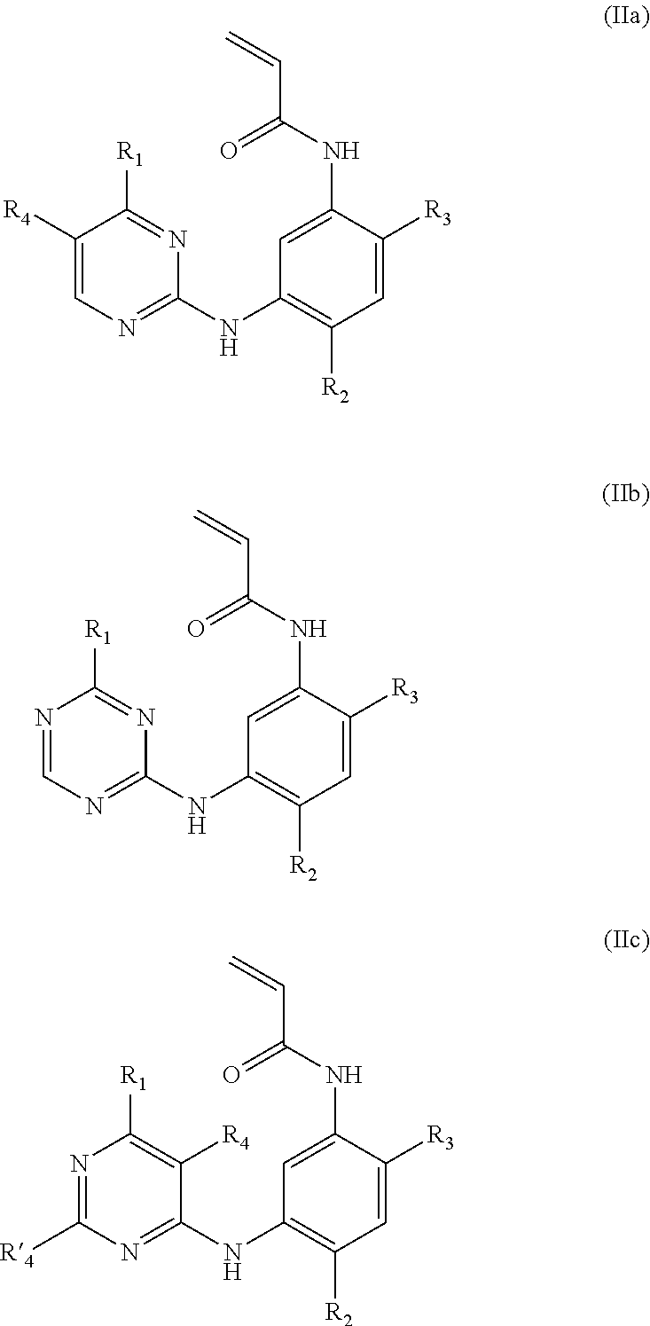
C1=C([R4])C([R1])=NC(NC2=C([R2])C=C([R3])C(NC(C=C)=O)=C2)=N1.C1=NC([R1])=NC(NC2=C([R2])C=C([R3])C(NC(C=C)=O)=C2)=N1.C1([R4])=NC([R1])=C([R4])C(NC2=C([R2])C=C([R3])C(NC(C=C)=O)=C2)=N1
